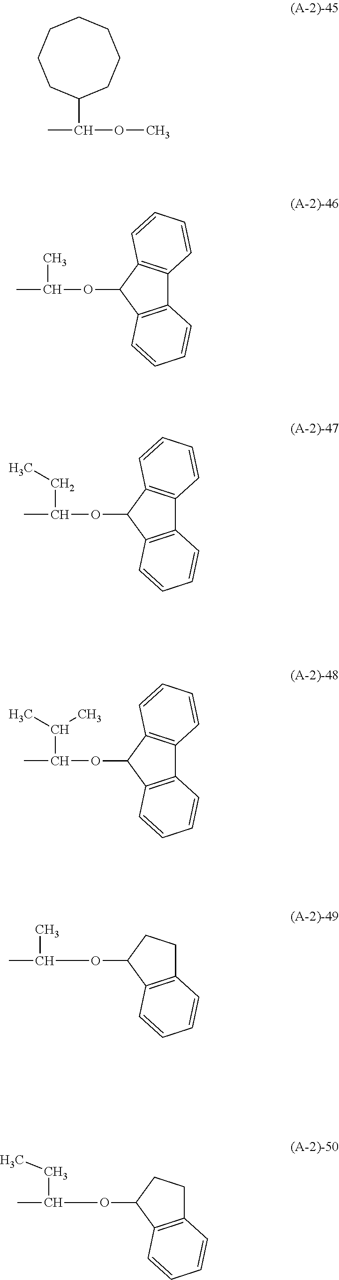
CC(C1CCCCCCC1)OC.CC(C)OC1C2=C(C3=C1C=CC=C3)C=CC=C2.CC(CC)OC1C2=C(C3=C1C=CC=C3)C=CC=C2.CC(C(C)C)OC1C2=C(C3=C1C=CC=C3)C=CC=C2.C(OC1C2=C(CC1)C=CC=C2)(C)C.C(OC1C2=C(CC1)C=CC=C2)(C)CC
